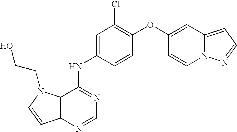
C12=C(N=CN=C1NC1=CC(Cl)=C(OC3=CC4=CC=NN4C=C3)C=C1)C=CN2CCO
